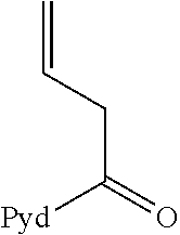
C(C(=O)[Pyd])C=C
